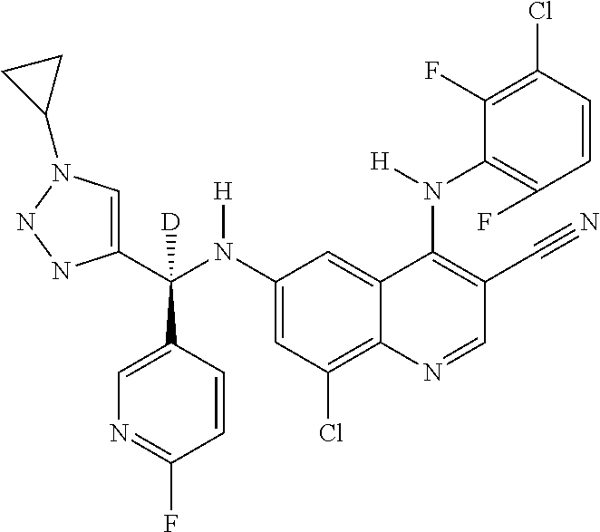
C1(N(C(C2=CN(C3CC3)NN2)(C2=CN=C(F)C=C2)[D])[H])=CC(Cl)=C2C(=C1)C(N(C1=C(F)C=CC(Cl)=C1F)[H])=C(C#N)C=N2
